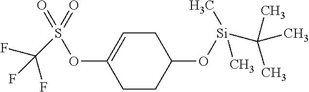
C1(OS(C(F)(F)F)(=O)=O)=CCC(O[Si](C(C)(C)C)(C)C)CC1
